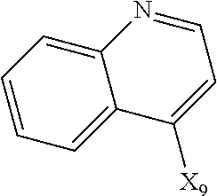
C1=CC=C2C(=C1)C([X9])=CC=N2
